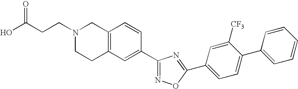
C12=C(C=C(C3=NOC(C4=CC=C(C5=CC=CC=C5)C([CF3])=C4)=N3)C=C1)CCN(CCC(O)=O)C2
